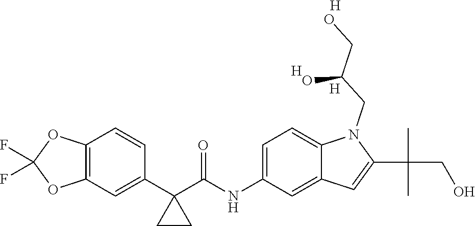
[H].[H].N(C1=CC=C2C(=C1)C=C(C(C)(CO)C)N2CC(CO)O)C(C1(C2=CC3=C(C=C2)OC(F)(F)O3)CC1)=O.[H]
